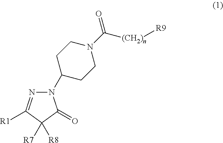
N1(C2CCN(C(=O)[(CH2)n][R9])CC2)N=C([R1])C([R8])([R7])C1=O
